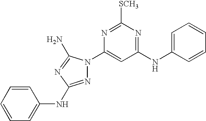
C1(NC2=CC=CC=C2)=NC([SCH3])=NC(N2N=C(NC3=CC=CC=C3)N=C2N)=C1
